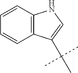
C1=CC2=C(C=C1)C(C(C)(C)C)=CN2
